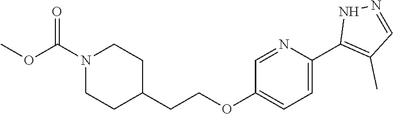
N1(C(OC)=O)CCC(CCOC2=CC=C(C3=C(C)C=NN3)N=C2)CC1
